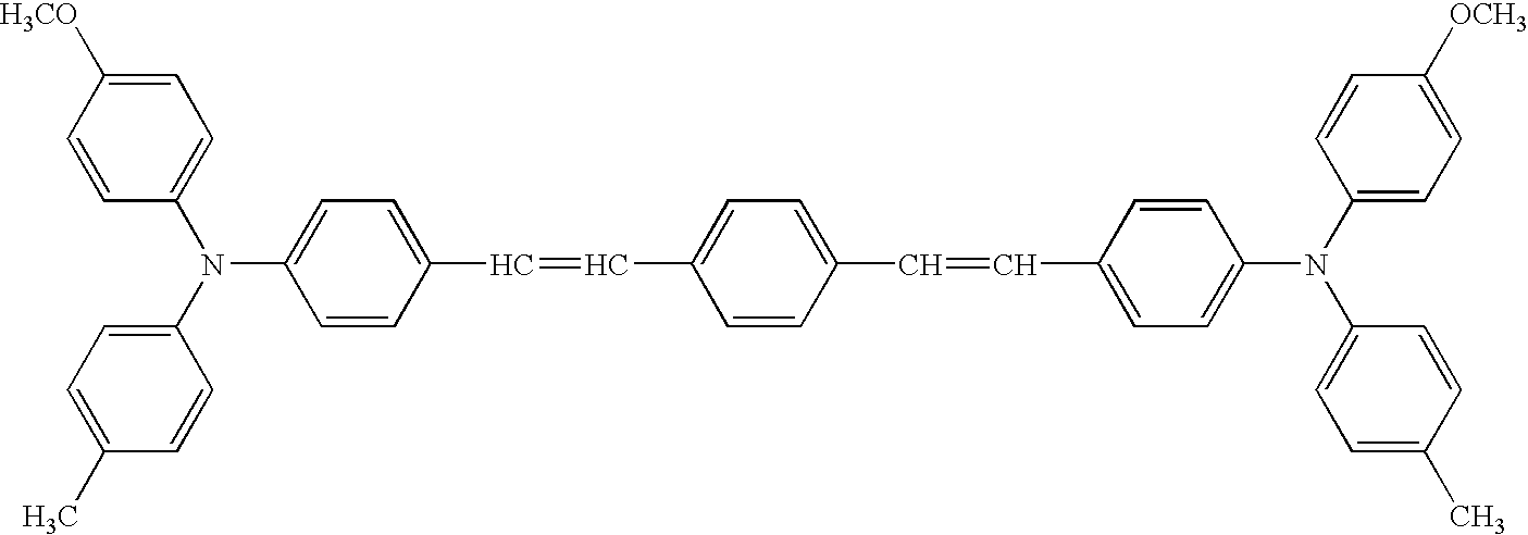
C1=CC(N(C2=CC=C([H3CO])C=C2)C2=CC=C(C)C=C2)=CC=C1C=CC1=CC=C(C=CC2=CC=C(N(C3=CC=C([OCH3])C=C3)C3=CC=C(C)C=C3)C=C2)C=C1
